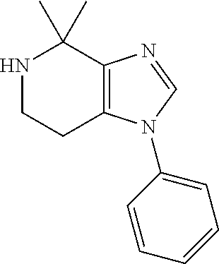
N1CCC2=C(C1(C)C)N=CN2C1=CC=CC=C1
